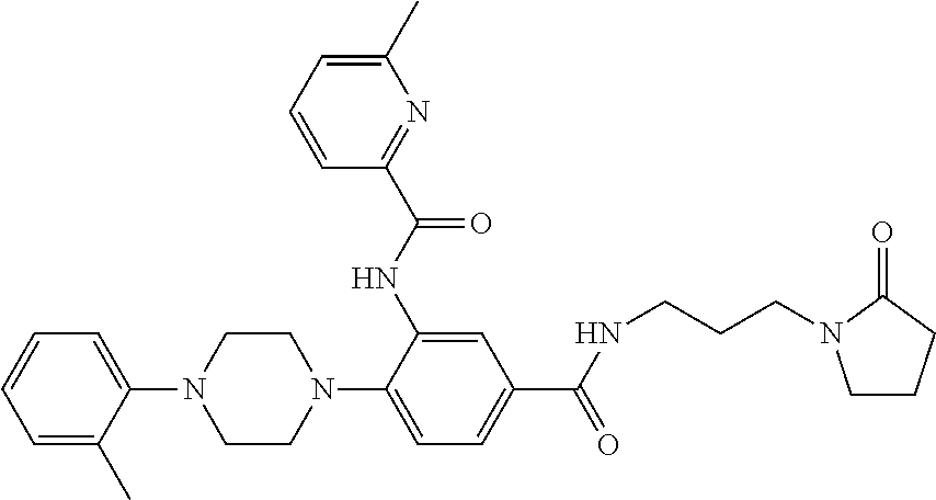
C1=C(N2CCN(C3=CC=CC=C3C)CC2)C(NC(=O)C2=NC(C)=CC=C2)=CC(C(NCCCN2CCCC2=O)=O)=C1
